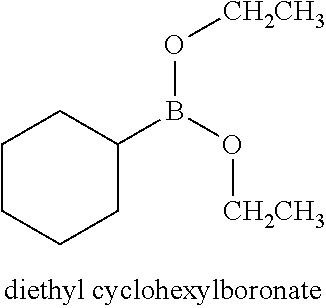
C1CCCC(B(O[CH2CH3])O[CH2CH3])C1
